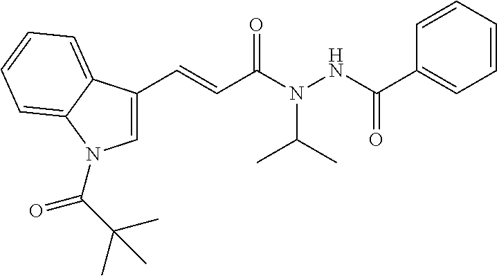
C1=C(C=CC(N(NC(C2=CC=CC=C2)=O)C(C)C)=O)C2=CC=CC=C2N1C(C(C)(C)C)=O
